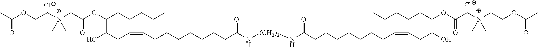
[Cl-].CC(OCC[N+](CC(OC(CCCCC)C(CC=CCCCCCCCC(N[(CH2)2]NC(=O)CCCCCCCC=CCC(O)C(CCCCC)OC(C[N+](CCOC(C)=O)(C)C)=O)=O)O)=O)(C)C)=O.[Cl-]
